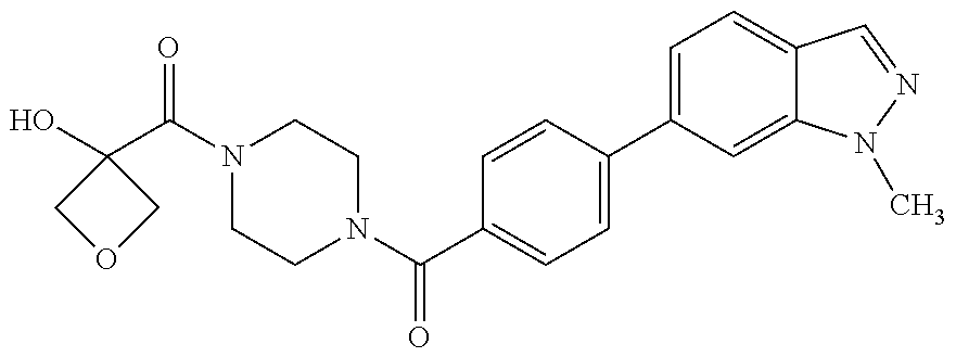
C1(O)(C(=O)N2CCN(C(=O)C3=CC=C(C4=CC=C5C(=C4)N(C)N=C5)C=C3)CC2)COC1
